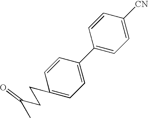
C1=CC(C2=CC=C(CCC(C)=O)C=C2)=CC=C1[CN]
